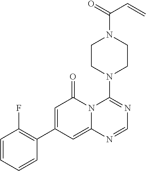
C1CN(C2=NC=NC3=CC(C4=C(F)C=CC=C4)=CC(=O)N23)CCN1C(=O)C=C
